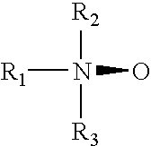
[R2]N([R3])(O)[R1]
